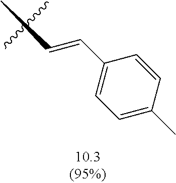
C(C1=CC=C(C)C=C1)=CC
